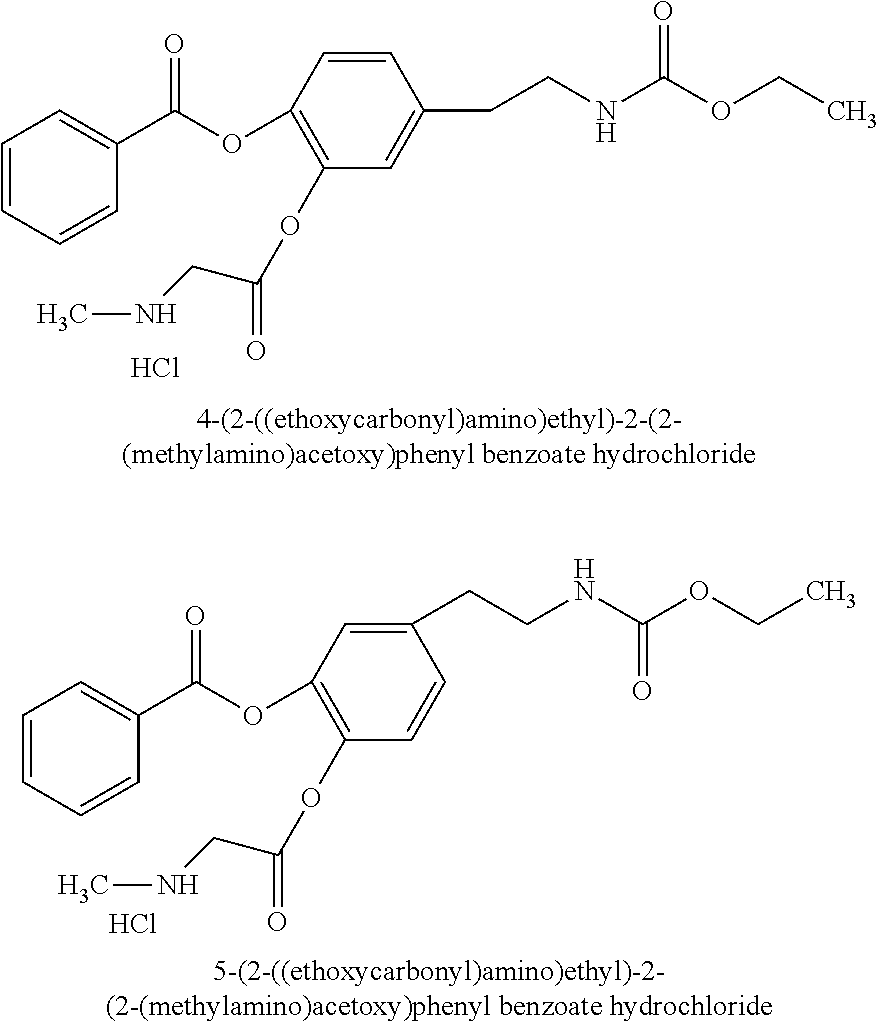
C1(OC(=O)C2=CC=CC=C2)=C(OC(CNC)=O)C=C(CCNC(OCC)=O)C=C1.Cl.C1(OC(=O)C2=CC=CC=C2)=C(OC(CNC)=O)C=CC(CCNC(OCC)=O)=C1.Cl
